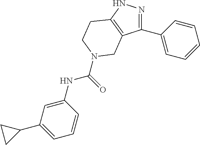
N1=C(C2=CC=CC=C2)C2=C(N1)CCN(C(=O)NC1=CC(C3CC3)=CC=C1)C2
